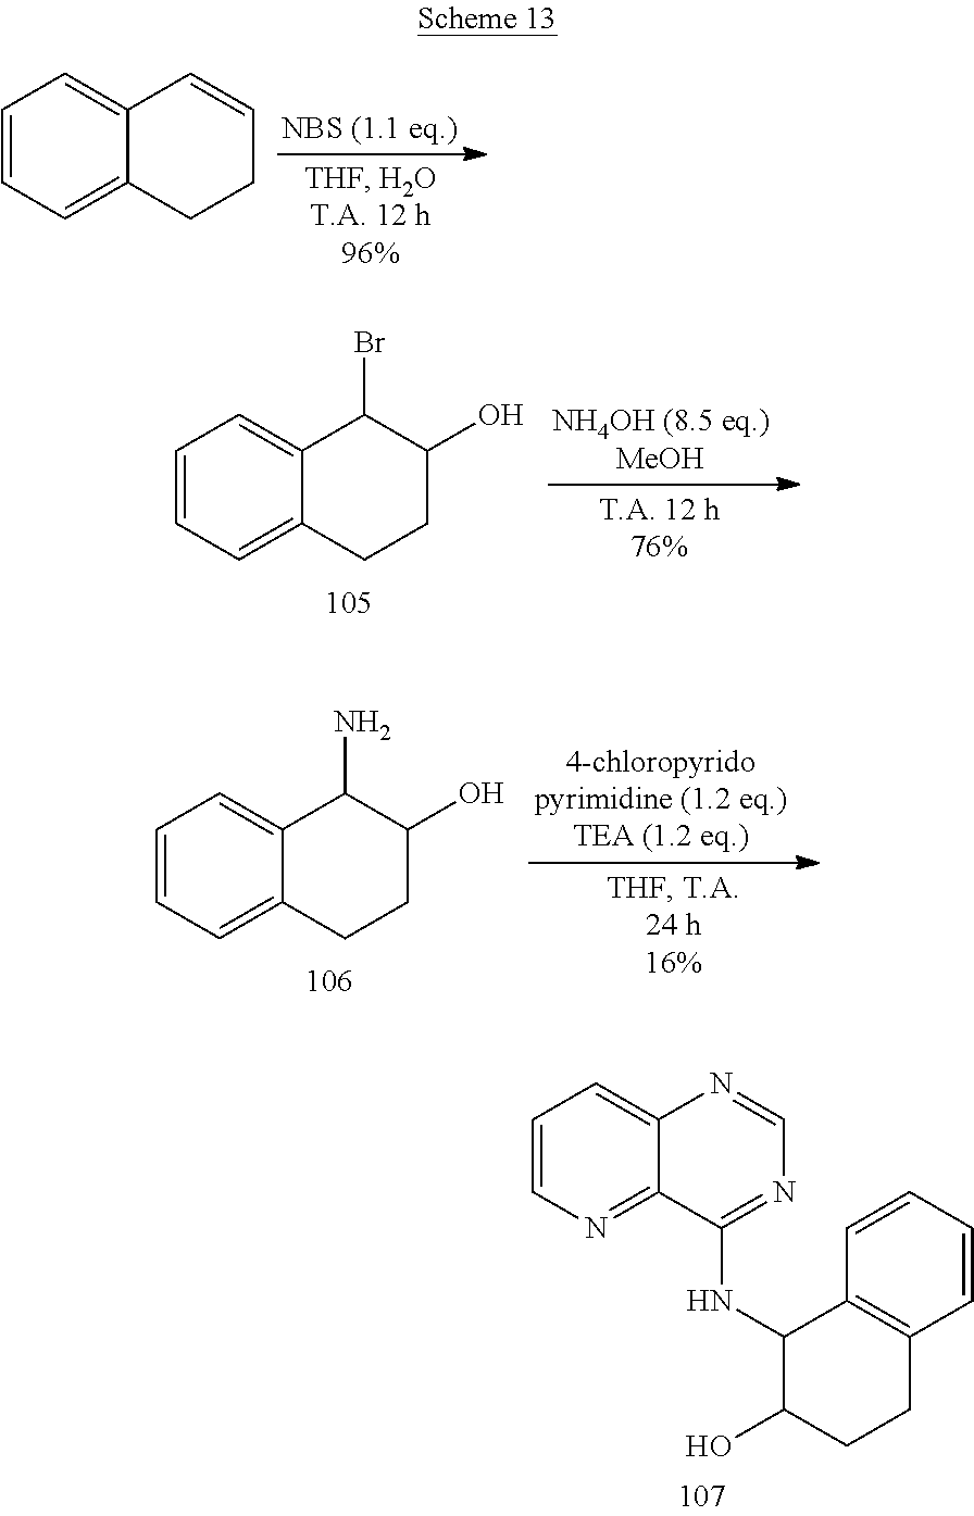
C1=CC=C2C(=C1)C=CCC2.C1=CC=C2C(=C1)C(Br)C(O)CC2.C1=CC=C2C(=C1)C(N)C(O)CC2.C1=CN=C2C(=C1)N=CN=C2NC1C(O)CCC2=C1C=CC=C2
